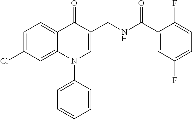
C1=C(Cl)C=C2C(=C1)C(=O)C(CNC(C1=CC(F)=CC=C1F)=O)=CN2C1=CC=CC=C1
